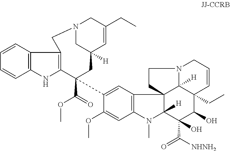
C1=CC2=C(C=C1)NC1=C2CN2CC([H])(C=C(CC)C2)CC1(C(=O)OC)C1=CC2=C(C=C1OC)N(C)C1([H])C23CCN2C3([H])C(CC)(C=CC2)C(O)C1(O)C([NHNH2])=O
